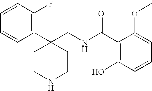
C1CC(C2=C(F)C=CC=C2)(CNC(C2=C(O)C=CC=C2OC)=O)CCN1
